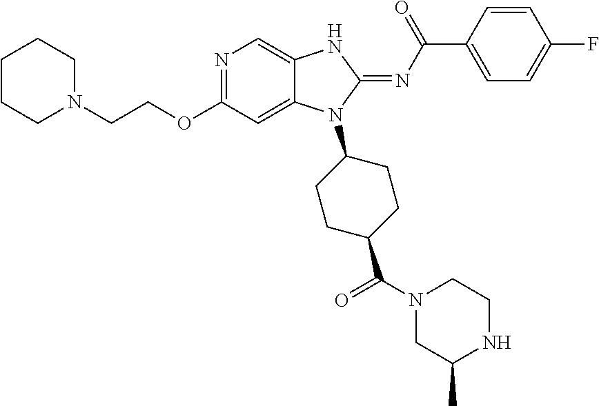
C1CCN(CCOC2=NC=C3C(=C2)N(C2CCC(C(=O)N4CC(C)NCC4)CC2)C(=NC(C2=CC=C(F)C=C2)=O)N3)CC1
